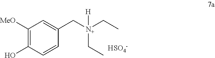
C1([MeO])=C(O)C=CC(C[N+](CC)(CC)[H])=C1.[HSO4-]
